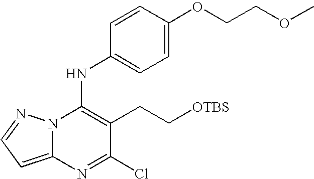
C12=CC=NN1C(NC1=CC=C(OCCOC)C=C1)=C(CC[OTBS])C(Cl)=N2
